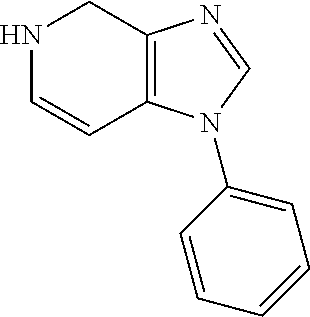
N1C=CC2=C(C1)N=CN2C1=CC=CC=C1
